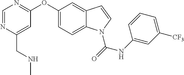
C(C1=CC(OC2=CC=C3C(=C2)C=CN3C(=O)NC2=CC([CF3])=CC=C2)=NC=N1)NC
